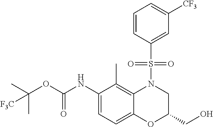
C1=C(NC(OC(C)(C)[F3C])=O)C(C)=C2C(=C1)OC(CO)CN2S(C1=CC([CF3])=CC=C1)(=O)=O
